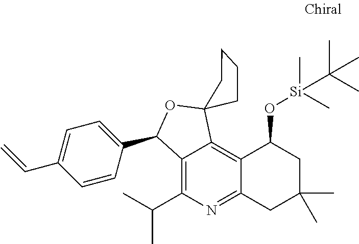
C12=C(C(C)C)N=C3C(=C1C1(OC2C2=CC=C(C=C)C=C2)CCCC1)C(O[Si](C)(C)C(C)(C)C)CC(C)(C)C3
